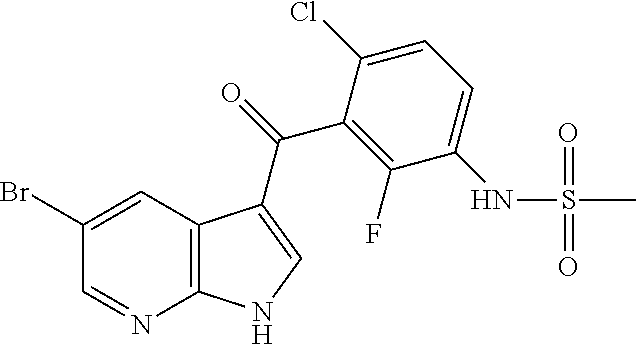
C12=C(N=CC(Br)=C1)NC=C2C(C1=C(F)C(NS(=O)(=O)C)=CC=C1Cl)=O
